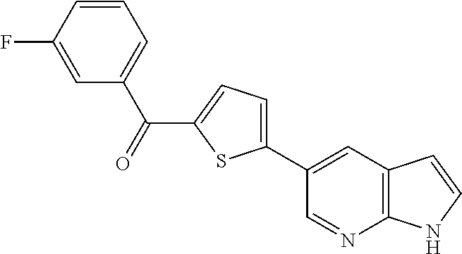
C1(C2=CC=C(C(=O)C3=CC=CC(F)=C3)S2)=CC2=C(N=C1)NC=C2
